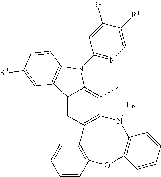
CC1=C2C(=CC3=C1N([LB])C1=C(OC4=C3C=CC=C4)C=CC=C1)C1=C(N2C2=N(C)C=C([R1])C([R2])=C2)C=CC([R3])=C1
